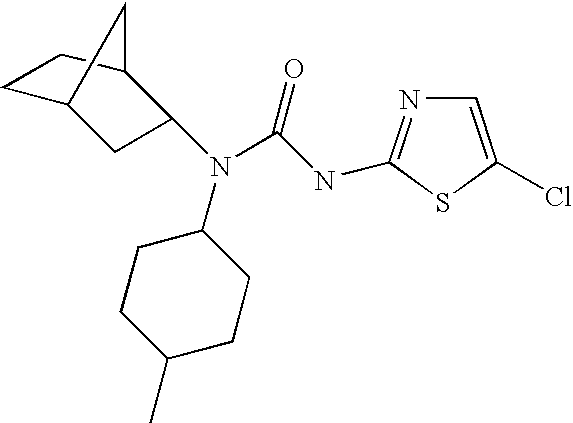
N(C1CCC(C)CC1)(C(=O)NC1=NC=C(Cl)S1)C1CC2CCC1C2
